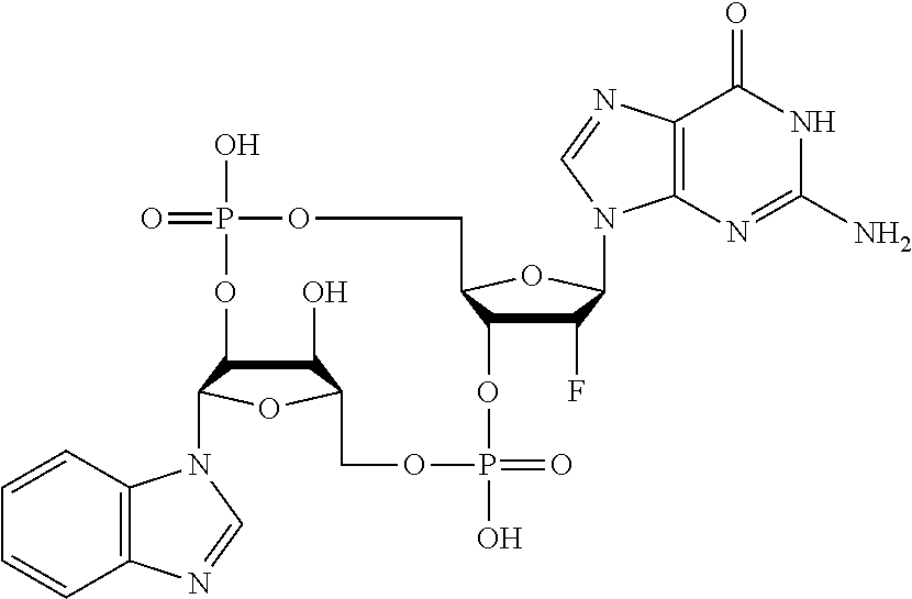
C1(O)C2C(N3C4=C(C=CC=C4)N=C3)OC1COP(O)(=O)OC1C(F)C(N3C4=C(C(=O)NC(N)=N4)N=C3)OC1COP(O)(=O)O2
